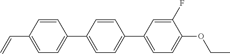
C1=CC(C=C)=CC=C1C1=CC=C(C2=CC=C(OCC)C(F)=C2)C=C1
